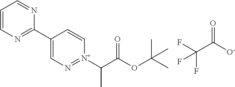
C1=CN=C(C2=CN=[N+](C(C(OC(C)(C)C)=O)C)C=C2)N=C1.O=C([O-])C(F)(F)F
